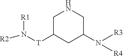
C1C([T]N([R2])[R1])CC(N([R4])[R3])CN1
